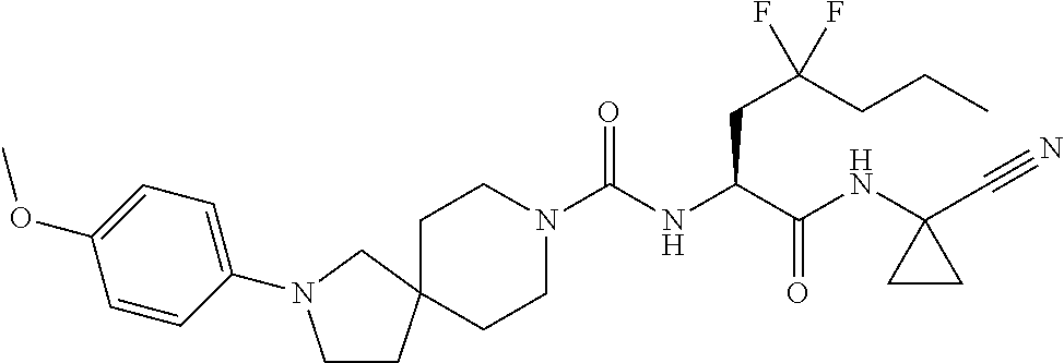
N1(C(NC(C(NC2(C#N)CC2)=O)CC(CCC)(F)F)=O)CCC2(CCN(C3=CC=C(OC)C=C3)C2)CC1
